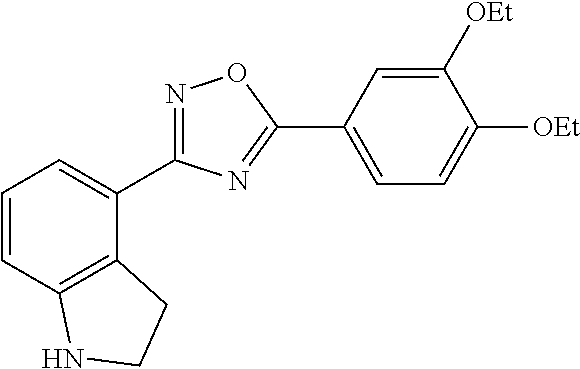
C1([OEt])=CC(C2=NC(C3=CC=CC4=C3CCN4)=NO2)=CC=C1[OEt]
